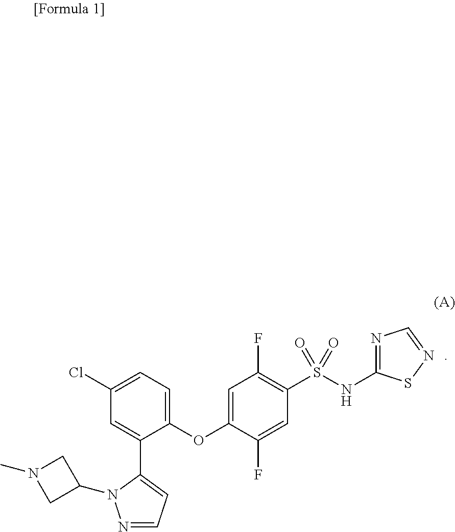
C1=C(OC2=CC=C(Cl)C=C2C2=CC=NN2C2CN(C)C2)C(F)=CC(S(NC2=NC=NS2)(=O)=O)=C1F
